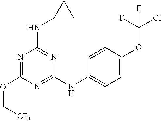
N1=C(NC2=CC=C(OC(Cl)(F)F)C=C2)N=C(NC2CC2)N=C1OC[CF3]
